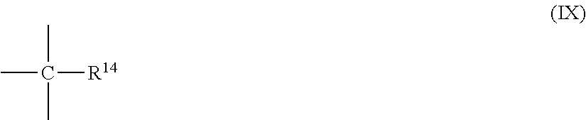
CC([R14])(C)C
